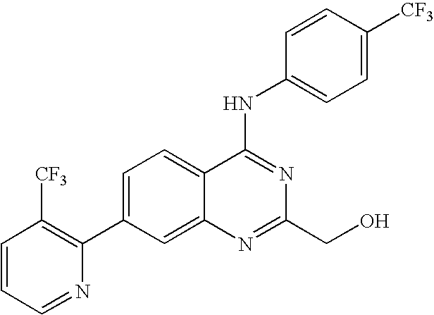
C1=CC=NC(C2=CC=C3C(=C2)N=C(CO)N=C3NC2=CC=C([CF3])C=C2)=C1[CF3]
